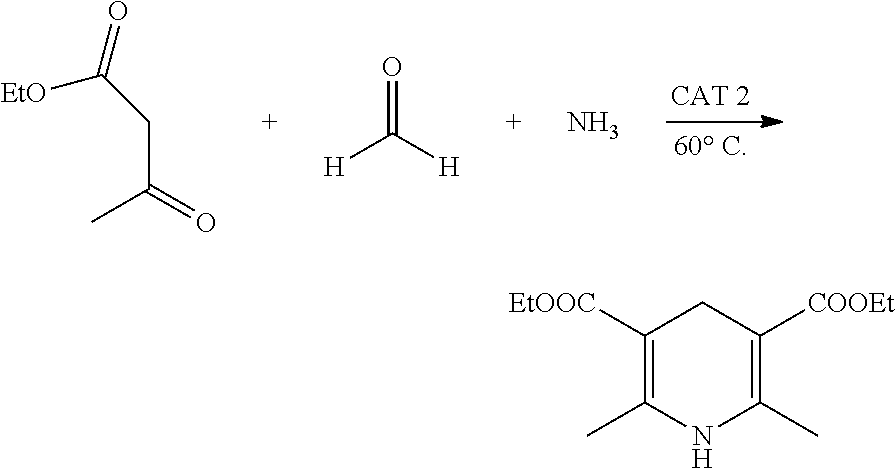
[EtO]C(CC(=O)C)=O.[H]C([H])=O.N.C1([EtOOC])=C(C)NC(C)=C([COOEt])C1
